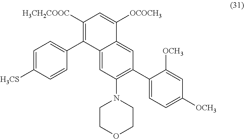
C1=C([H3CS])C=CC(C2=C([H3CH2COOC])C=C([OCOCH3])C3=CC(C4=CC=C([OCH3])C=C4[OCH3])=C(N4CCOCC4)C=C23)=C1
